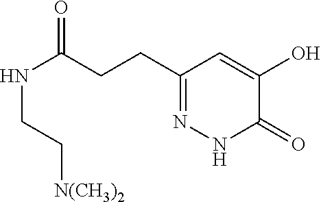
C1(CCC(=O)NCC[N(CH3)2])=NNC(=O)C(O)=C1
